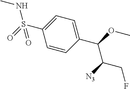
S(C1=CC=C(C(OC)C([N3])CF)C=C1)(=O)(NC)=O
